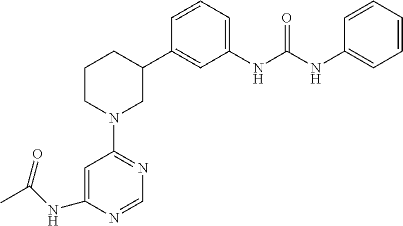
N1=C(N2CC(C3=CC(NC(NC4=CC=CC=C4)=O)=CC=C3)CCC2)C=C(NC(C)=O)N=C1
